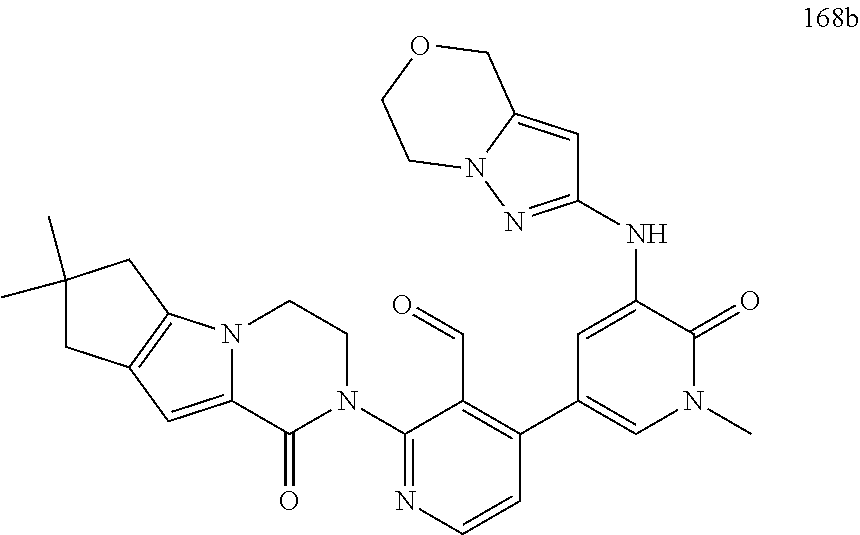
C1(N2CCN3C(=CC4=C3CC(C)(C)C4)C2=O)=NC=CC(C2=CN(C)C(=O)C(NC3=NN4CCOCC4=C3)=C2)=C1C=O
